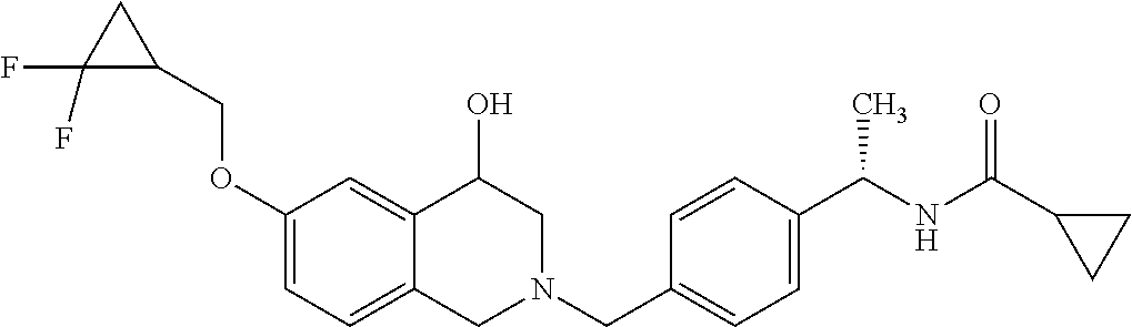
C1(OCC2CC2(F)F)=CC=C2C(=C1)C(O)CN(CC1=CC=C(C(NC(C3CC3)=O)C)C=C1)C2
